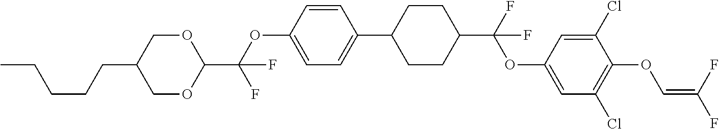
C1OC(C(OC2=CC=C(C3CCC(C(F)(OC4=CC(Cl)=C(OC=C(F)F)C(Cl)=C4)F)CC3)C=C2)(F)F)OCC1CCCCC
